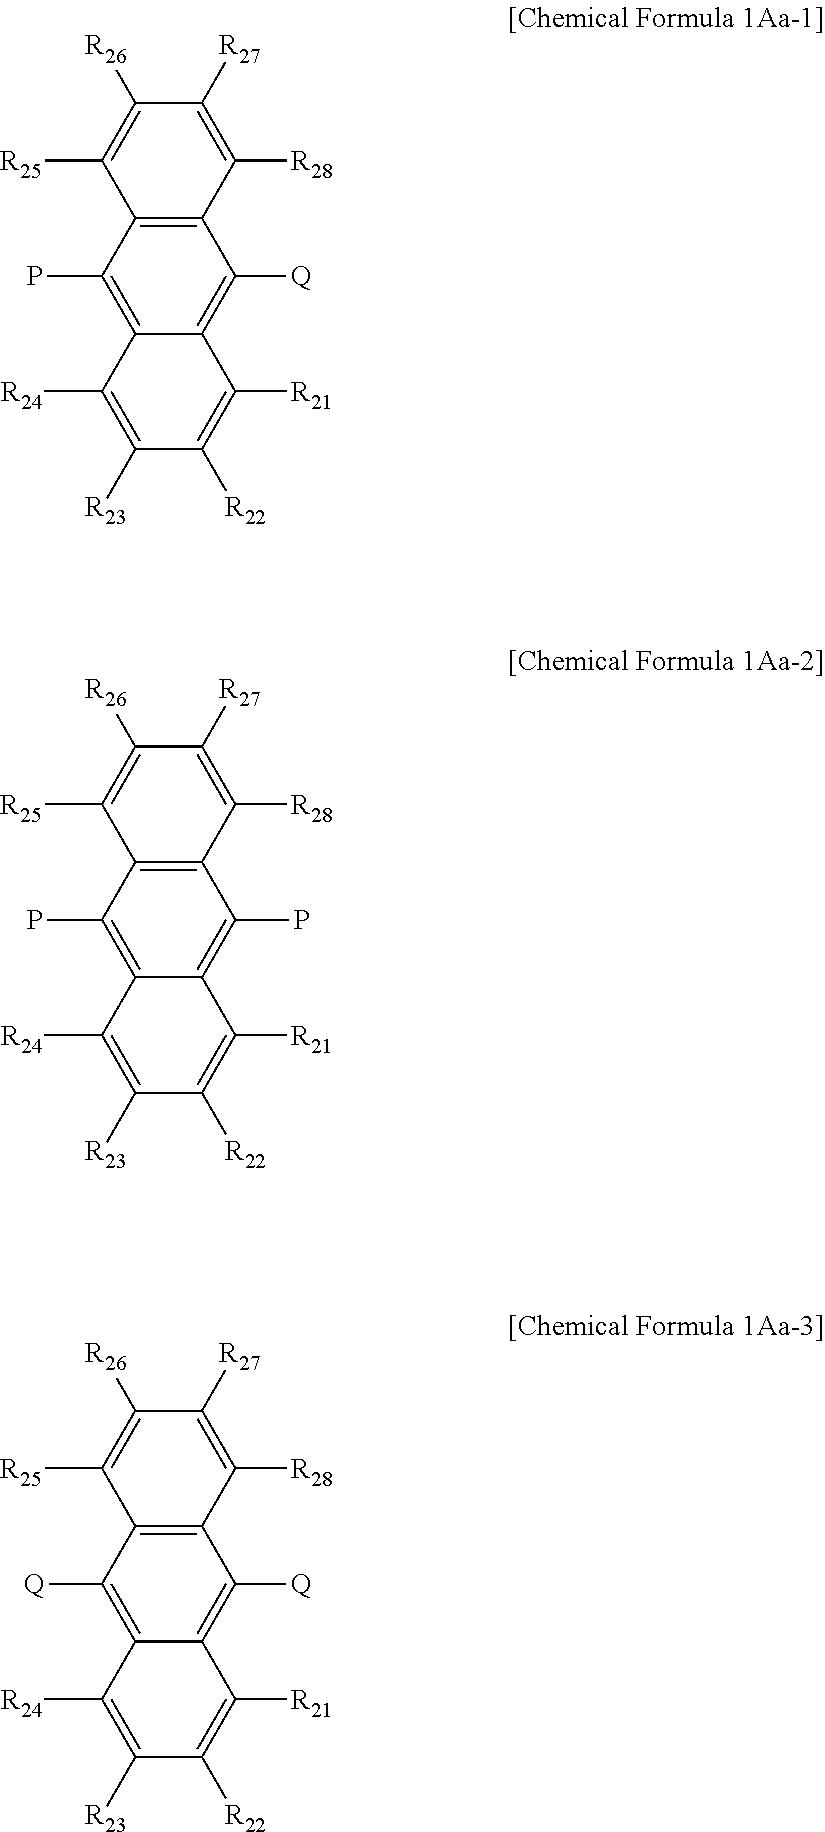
C12=C(C(P)=C3C(=C1[Q])C([R21])=C([R22])C([R23])=C3[R24])C([R25])=C([R26])C([R27])=C2[R28].C12=C(C(P)=C3C(=C1P)C([R21])=C([R22])C([R23])=C3[R24])C([R25])=C([R26])C([R27])=C2[R28].C12=C(C([Q])=C3C(=C1[Q])C([R21])=C([R22])C([R23])=C3[R24])C([R25])=C([R26])C([R27])=C2[R28]
